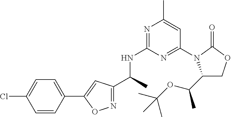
N1=C(C(C)NC2=NC(C)=CC(N3C(C(OC(C)(C)C)C)COC3=O)=N2)C=C(C2=CC=C(Cl)C=C2)O1
